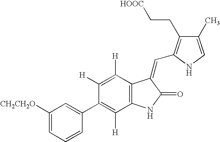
C1([H])=C([H])C2=C(C([H])=C1C1=CC([CH2CH2O])=CC=C1)NC(=O)C2=CC1=C(CC[HOOC])C(C)=CN1
